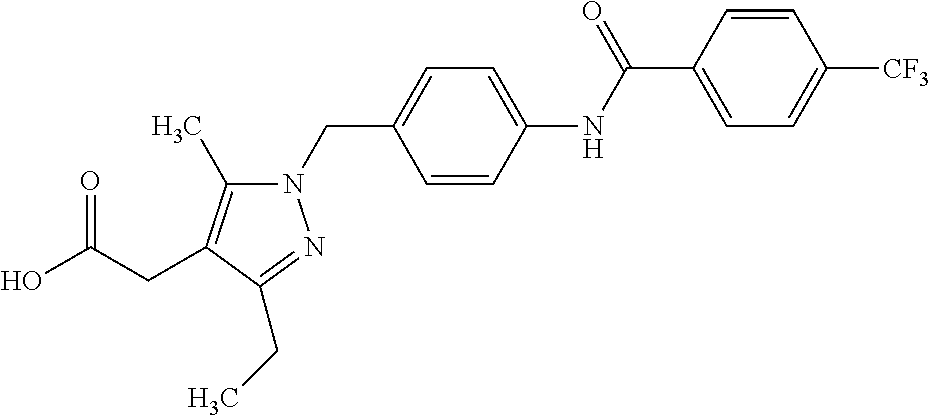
N1(CC2=CC=C(NC(C3=CC=C([CF3])C=C3)=O)C=C2)C(C)=C(CC(O)=O)C(CC)=N1
